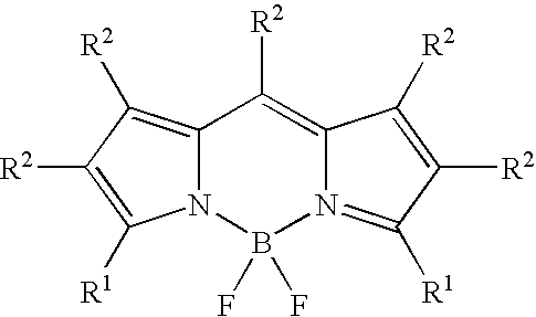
C12=C([R2])C([R2])=C([R1])N1B(F)(F)N1=C([R1])C([R2])=C([R2])C1=C2[R2]
